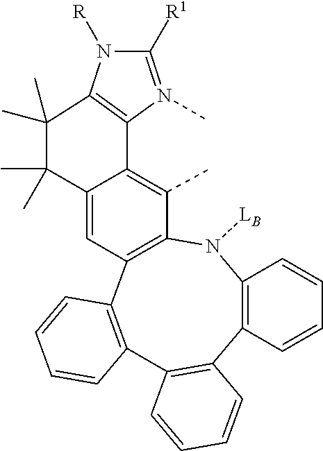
C12=C(N([LB])C3=C(C4=C(C=CC=C4)C4=C1C=CC=C4)C=C1C(=C3C)C3=C(N([R])C([R1])=N3C)C(C)(C)C1(C)C)C=CC=C2
